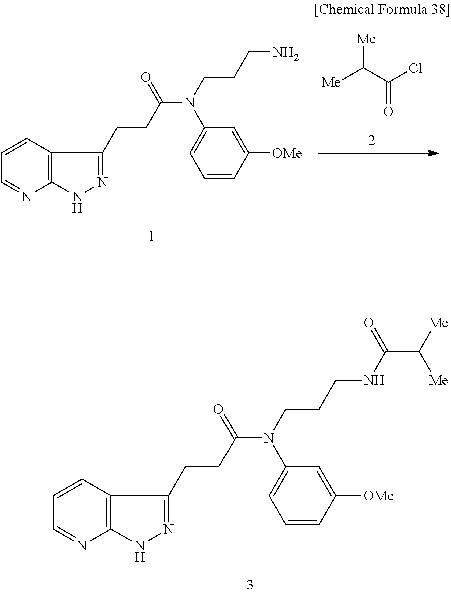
[Me]C(C(Cl)=O)[Me].C12=C(C=CC=N1)C(CCC(N(CCCN)C1=CC=CC([OMe])=C1)=O)=NN2.C12=C(C=CC=N1)C(CCC(N(CCCNC(C([Me])[Me])=O)C1=CC=CC([OMe])=C1)=O)=NN2
